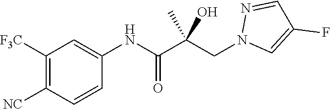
N1(CC(C(NC2=CC([F3C])=C([NC])C=C2)=O)(O)C)C=C(F)C=N1
